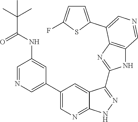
C1=NC=C(C2=CN=C3C(=C2)C(C2=NC4=C(N2)C=NC=C4C2=CC=C(F)S2)=NN3)C=C1NC(C(C)(C)C)=O
